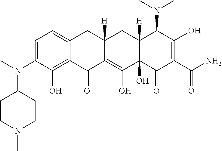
C1=C(N(C)C2CCN(C)CC2)C(O)=C2C(=C1)CC1([H])C(=C(O)C3(O)C([H])(C1)C(N(C)C)C(O)=C(C(N)=O)C3=O)C2=O
